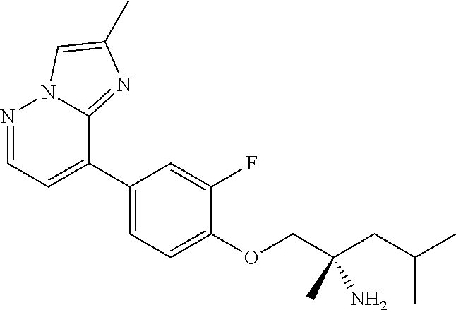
N1=CC=C(C2=CC=C(OCC(CC(C)C)(C)N)C(F)=C2)C2=NC(C)=CN12
